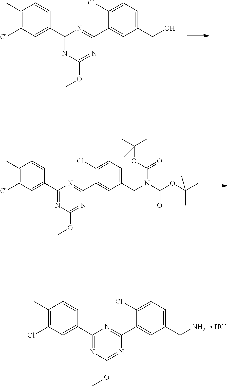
C1(C)=C(Cl)C=C(C2=NC(OC)=NC(C3=CC(CO)=CC=C3Cl)=N2)C=C1.C1(C)=C(Cl)C=C(C2=NC(OC)=NC(C3=CC(CN(C(OC(C)(C)C)=O)C(=O)OC(C)(C)C)=CC=C3Cl)=N2)C=C1.C1(C)=C(Cl)C=C(C2=NC(OC)=NC(C3=CC(CN)=CC=C3Cl)=N2)C=C1.[ HCl]
